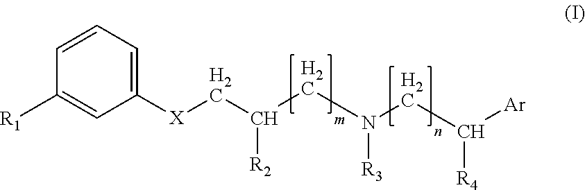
C1([X]CC(CN(CC([R4])[Ar])[R3])[R2])=CC=CC([R1])=C1
